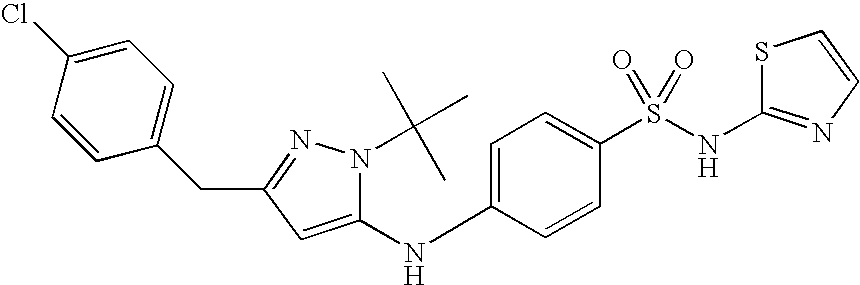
C1=C(Cl)C=CC(CC2=NN(C(C)(C)C)C(NC3=CC=C(S(NC4=NC=CS4)(=O)=O)C=C3)=C2)=C1
